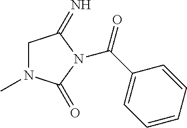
C1N(C)C(=O)N(C(C2=CC=CC=C2)=O)C1=N
